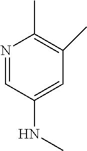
N1=CC(NC)=CC(C)=C1C
